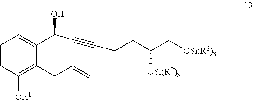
C(CCC(C[OSi(R2)3])[OSi(R2)3])#CC(C1=CC=CC([OR1])=C1CC=C)O
